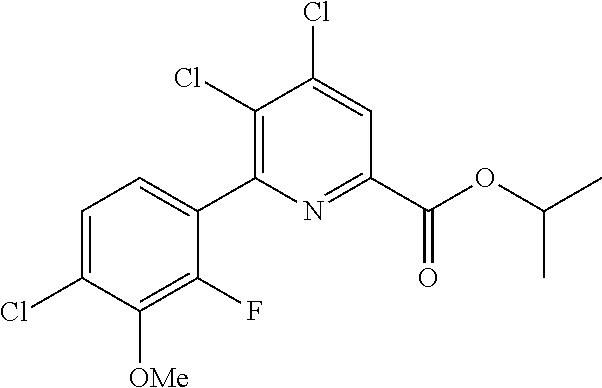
C1(Cl)=C(C2=CC=C(Cl)C([OMe])=C2F)N=C(C(OC(C)C)=O)C=C1Cl
